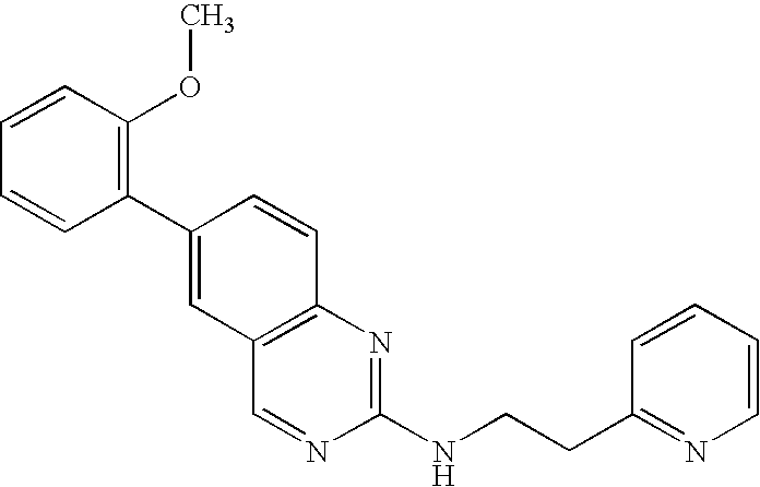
C1(C2=CC3=C(C=C2)N=C(NCCC2=NC=CC=C2)N=C3)=C(OC)C=CC=C1
